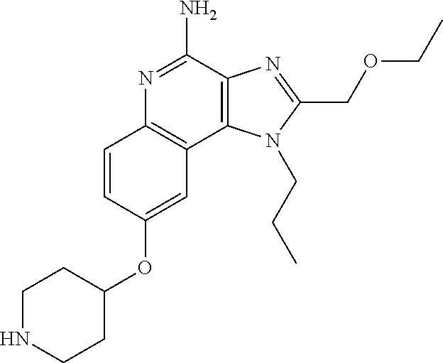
N1=C(N)C2=C(C3=C1C=CC(OC1CCNCC1)=C3)N(CCC)C(COCC)=N2
